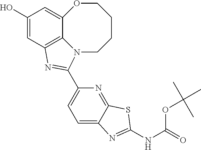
C1=C2C(=NC(C3=NC4=C5C(=CC(O)=C4)OCCCCN53)=C1)SC(NC(=O)OC(C)(C)C)=N2
